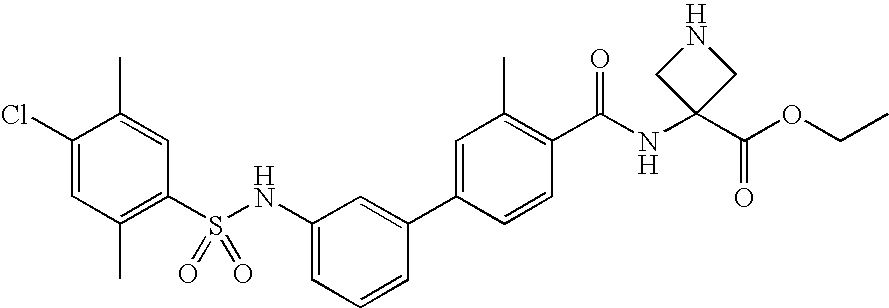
C1(S(NC2=CC=CC(C3=CC(C)=C(C(NC4(C(OCC)=O)CNC4)=O)C=C3)=C2)(=O)=O)=C(C)C=C(Cl)C(C)=C1
